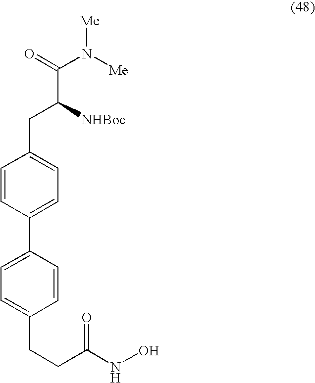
C1=CC(C2=CC=C(CCC(NO)=O)C=C2)=CC=C1CC(C(N([Me])[Me])=O)[NHBoc]
